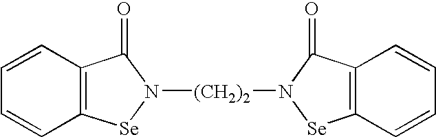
C1=CC2=C(C=C1)[Se]N([(CH2)2]N1[Se]C3=C(C1=O)C=CC=C3)C2=O
